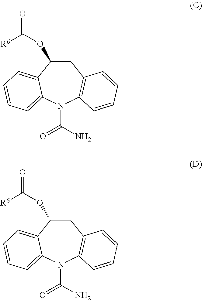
N1(C(N)=O)C2=C(CC(OC(=O)[R6])C3=CC=CC=C13)C=CC=C2.N1(C(N)=O)C2=C(CC(OC(=O)[R6])C3=CC=CC=C13)C=CC=C2
